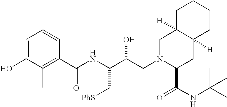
OC1=CC=CC(C(NC(C(CN2C(C(=O)NC(C)(C)C)CC3([H])C([H])(C2)CCCC3)O)C[PhS])=O)=C1C
